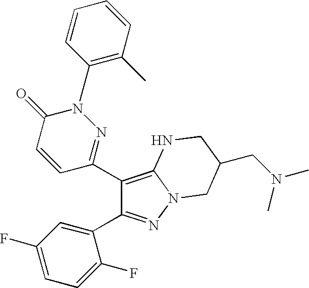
C1(N2C(=O)C=CC(C3=C4N(N=C3C3=CC(F)=CC=C3F)CC(CN(C)C)CN4)=N2)=C(C)C=CC=C1
